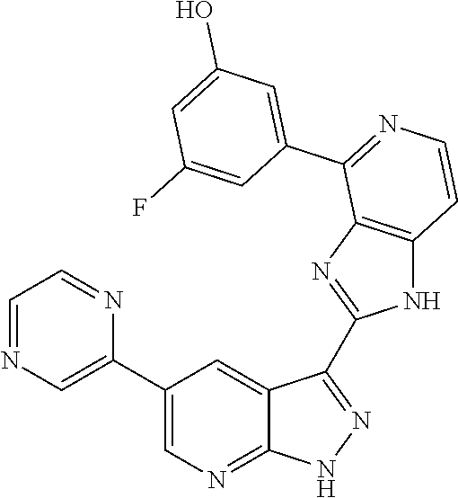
C1=NC=C(C2=CN=C3C(=C2)C(C2=NC4=C(N2)C=CN=C4C2=CC(O)=CC(F)=C2)=NN3)N=C1
